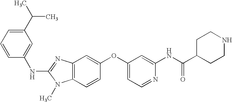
C1(C(C)C)=CC=CC(NC2=NC3=C(N2C)C=CC(OC2=CC=NC(NC(C4CCNCC4)=O)=C2)=C3)=C1
